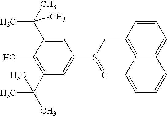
C1=C(C(C)(C)C)C(O)=C(C(C)(C)C)C=C1S(CC1=C2C(=CC=C1)C=CC=C2)=O
